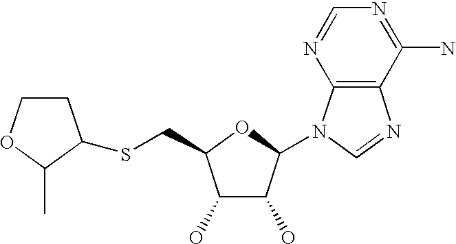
C1(O)C(O)C(N2C3=C(N=C2)C(N)=NC=N3)OC1CSC1CCOC1C
